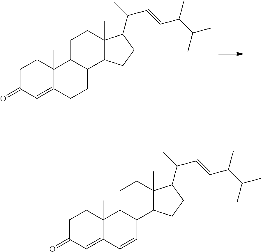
C1C(=O)C=C2C(C)(C1)C1C(=CC2)C2C(C)(CC1)C(C(C)C=CC(C(C)C)C)CC2.C1C(=O)C=C2C(C)(C1)C1C(C=C2)C2C(C)(CC1)C(C(C)C=CC(C(C)C)C)CC2
